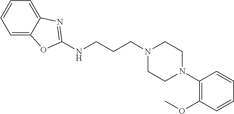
C(CCN1CCN(C2=C(OC)C=CC=C2)CC1)NC1=NC2=CC=CC=C2O1
